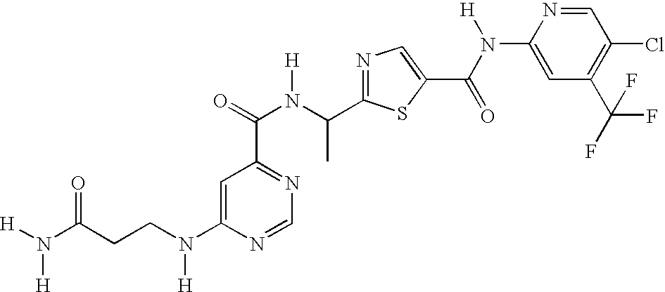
N1=C(C(N(C(=O)C2=NC=NC(N(CCC(N([H])[H])=O)[H])=C2)[H])C)SC(C(N([H])C2=CC(C(F)(F)F)=C(Cl)C=N2)=O)=C1
